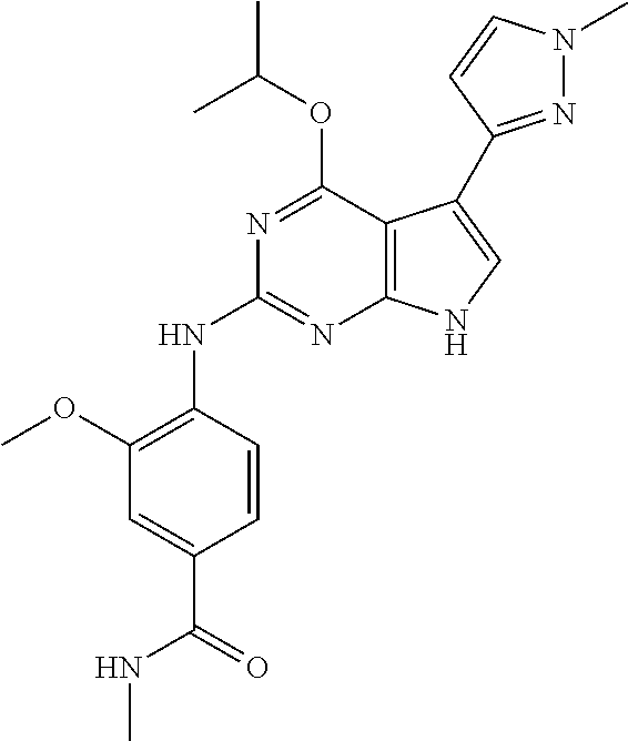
C1(OC)=C(NC2=NC3=C(C(OC(C)C)=N2)C(C2=NN(C)C=C2)=CN3)C=CC(C(=O)NC)=C1
